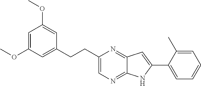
C1=C(OC)C=C(CCC2=CN=C3C(=N2)C=C(C2=CC=CC=C2C)N3)C=C1OC
